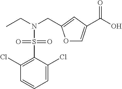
C1(Cl)=C(S(N(CC)CC2=CC(C(O)=O)=CO2)(=O)=O)C(Cl)=CC=C1
